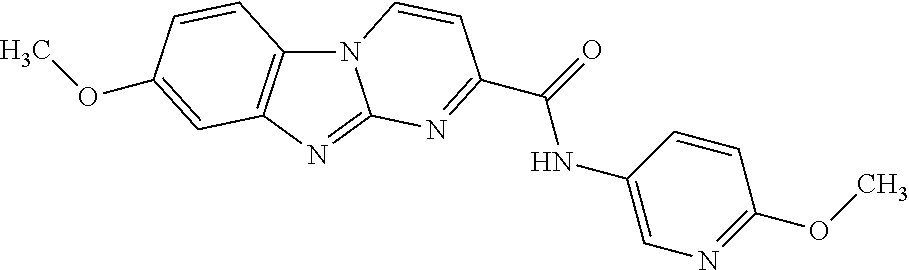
N12C3=C(N=C1N=C(C(NC1=CN=C(OC)C=C1)=O)C=C2)C=C(OC)C=C3
